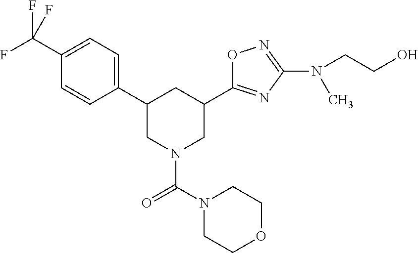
C1=C(C(F)(F)F)C=CC(C2CN(C(N3CCOCC3)=O)CC(C3=NC(N(C)CCO)=NO3)C2)=C1
